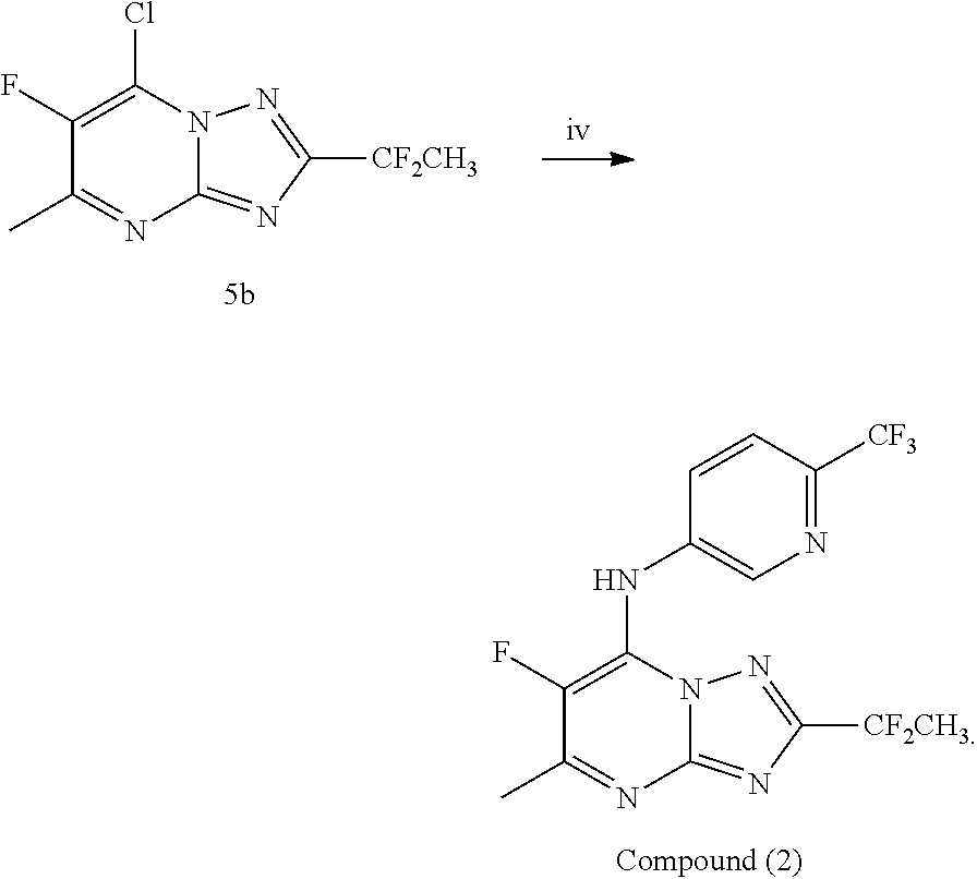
N12C(=NC([CF2CH3])=N1)N=C(C)C(F)=C2NC1=CN=C([CF3])C=C1.N12C(=NC([CF2CH3])=N1)N=C(C)C(F)=C2Cl
